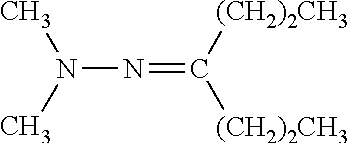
N(N=C([(CH2)2CH3])[(CH2)2CH3])(C)C
